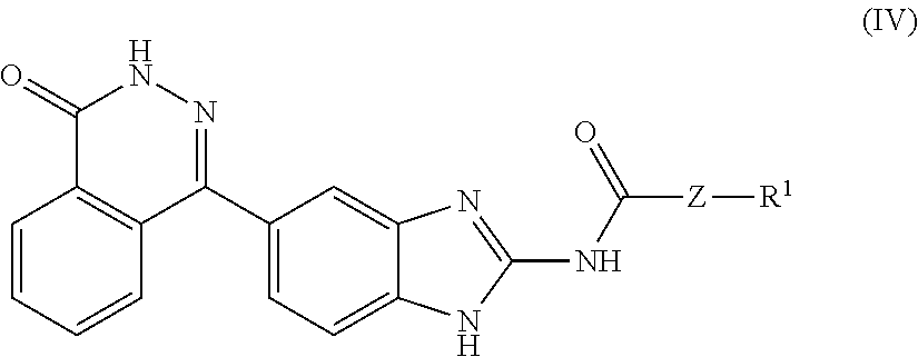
C1=CC=CC2=C1C(C1=CC=C3C(=C1)N=C(NC([Z][R1])=O)N3)=NNC2=O
